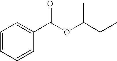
C1=CC=CC(C(OC(CC)C)=O)=C1
